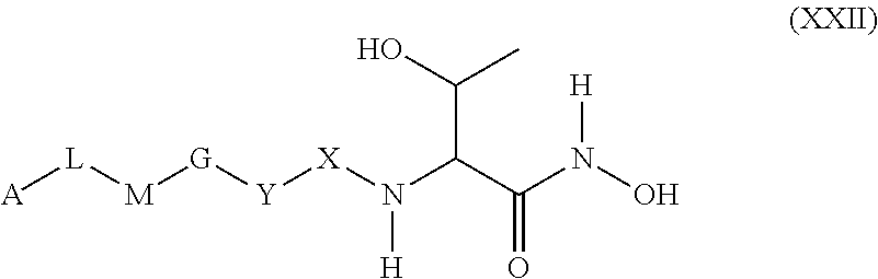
[X](N(C(C(O)C)C(N([H])O)=O)[H])[Y][G][M][L][A]
